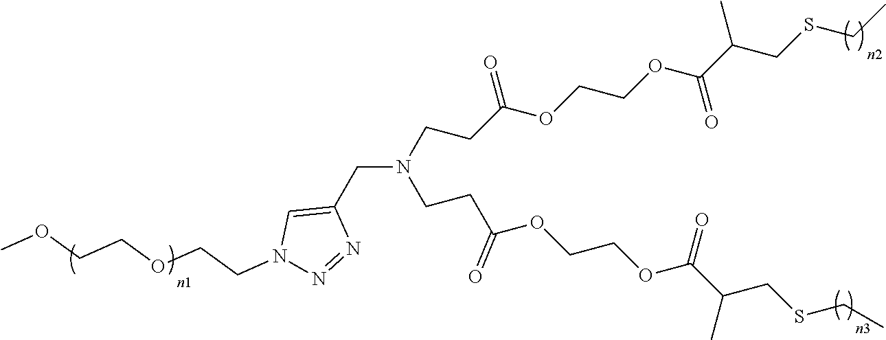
C(N(CCC(OCCOC(C(CSCC)C)=O)=O)CCC(OCCOC(C(CSCC)C)=O)=O)C1=CN(CCOCCOC)N=N1
